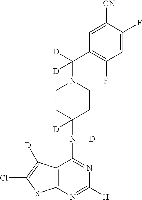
C12=C(N=C([H])N=C1N([D])C1([D])CCN(C([D])(C3=C(F)C=C(F)C([CN])=C3)[D])CC1)SC(Cl)=C2[D]
